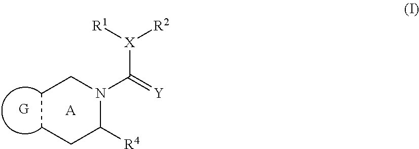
C1CCC([R4])N(C(=[Y])[X]([R1])[R2])C1.[A]
